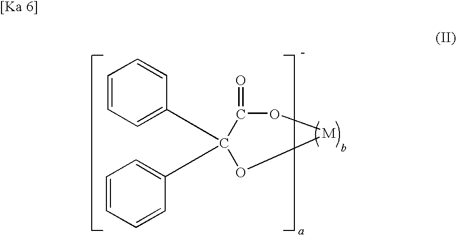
C1=CC=C(C2(C3=CC=CC=C3)C(=O)O[M]O2)C=C1
